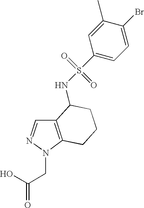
C12=C(N(CC(=O)O)N=C1)CCCC2NS(=O)(=O)C1=CC=C(Br)C(C)=C1
